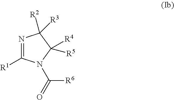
N1=C([R1])N(C([R6])=O)C([R5])([R4])C1([R3])[R2]
